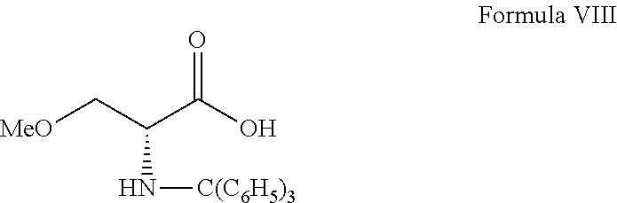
C(N[C(C6H5)3])(C[MeO])C(O)=O
